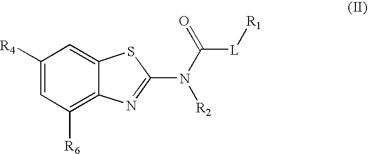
C1([R4])=CC([R6])=C2C(=C1)SC(N(C([L][R1])=O)[R2])=N2
